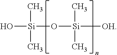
O[Si](O[Si]([OH])(C)C)(C)C
